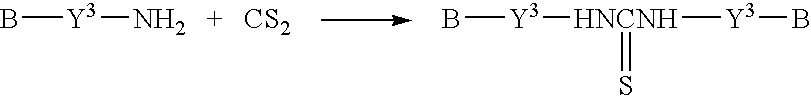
B[Y3]N.[CS2].B[Y3][HNCNH]([Y3]B)=S
